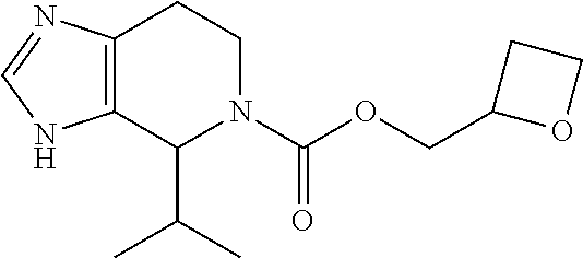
C12=C(C(C(C)C)N(C(OCC3OCC3)=O)CC1)NC=N2
